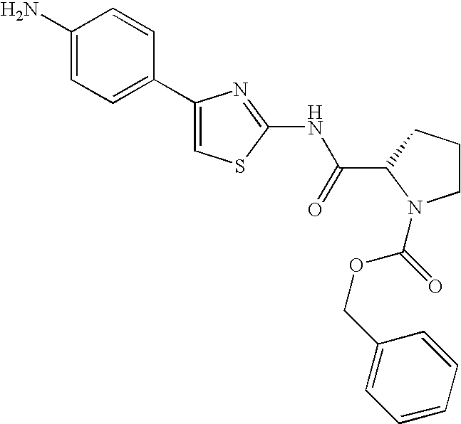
C1(N)=CC=C(C2=CSC(NC(C3CCCN3C(=O)OCC3=CC=CC=C3)=O)=N2)C=C1
